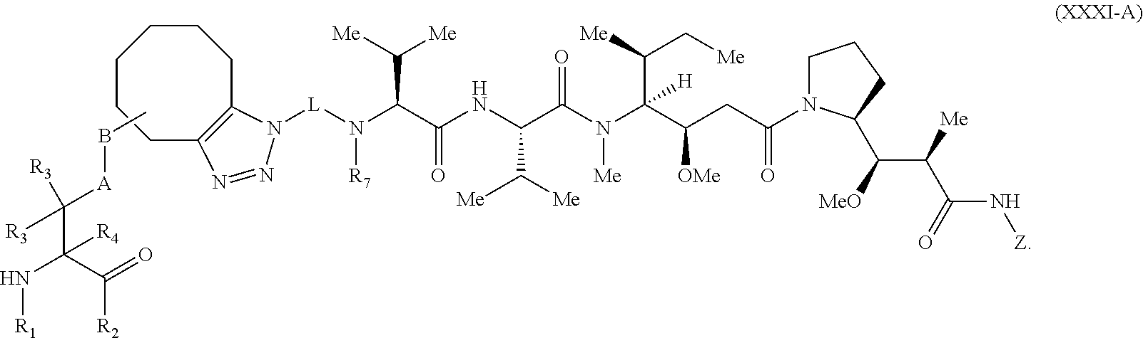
N(C(C(=O)[R2])(C([R3])([A]BC)[R3])[R4])[R1].C1CCC2=C(CCC1)N([L]N(C(C(NC(C(N(C(C(CC(=O)N1CCCC1C(C([Me])C(N[Z])=O)[MeO])[OMe])(C(C[Me])[Me])[H])[Me])=O)C([Me])[Me])=O)C([Me])[Me])[R7])N=N2
